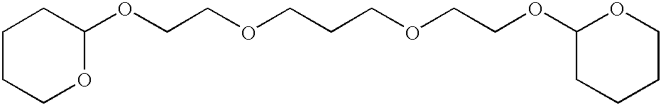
C1CCOC(OCCOCCCOCCOC2CCCCO2)C1
